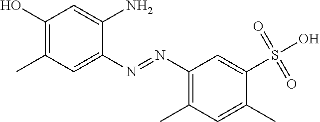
C1(O)=C(C)C=C(N=NC2=C(C)C=C(C)C(S(O)(=O)=O)=C2)C(N)=C1
